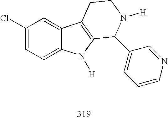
C1(Cl)=CC=C2C(=C1)C1=C(N2[H])C(C2=CC=CN=C2)N([H])CC1
